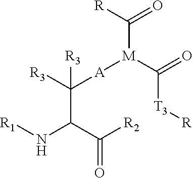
C(C(N[R1])C([R2])=O)([R3])([A][M](C([T3][R])=O)C(=O)[R])[R3]
